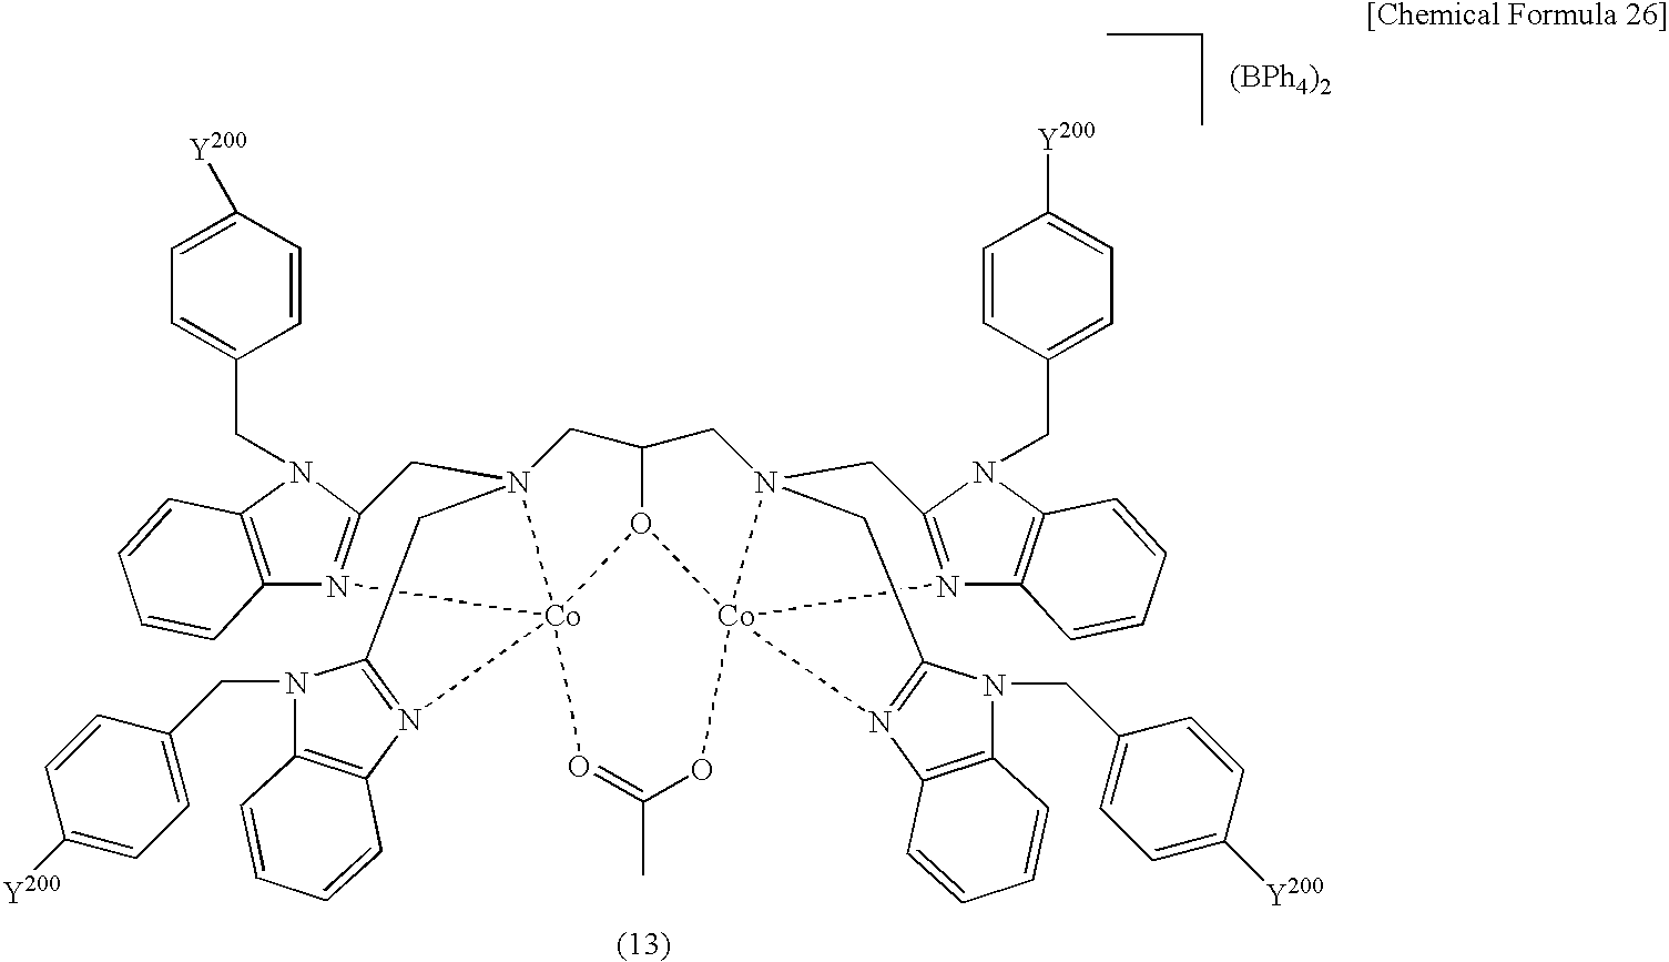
N1(CC2=CC=C([Y200])C=C2)C2=C(N3=C1CN14CC5=N(C6=C(N5CC5=CC=C([Y200])C=C5)C=CC=C6)[Co]315O1C(C4)CN34CC6=N(C7=C(N6CC6=CC=C([Y200])C=C6)C=CC=C7)[Co]13(N1=C(C4)N(CC3=CC=C([Y200])C=C3)C3=C1C=CC=C3)OC(C)=O5)C=CC=C2
